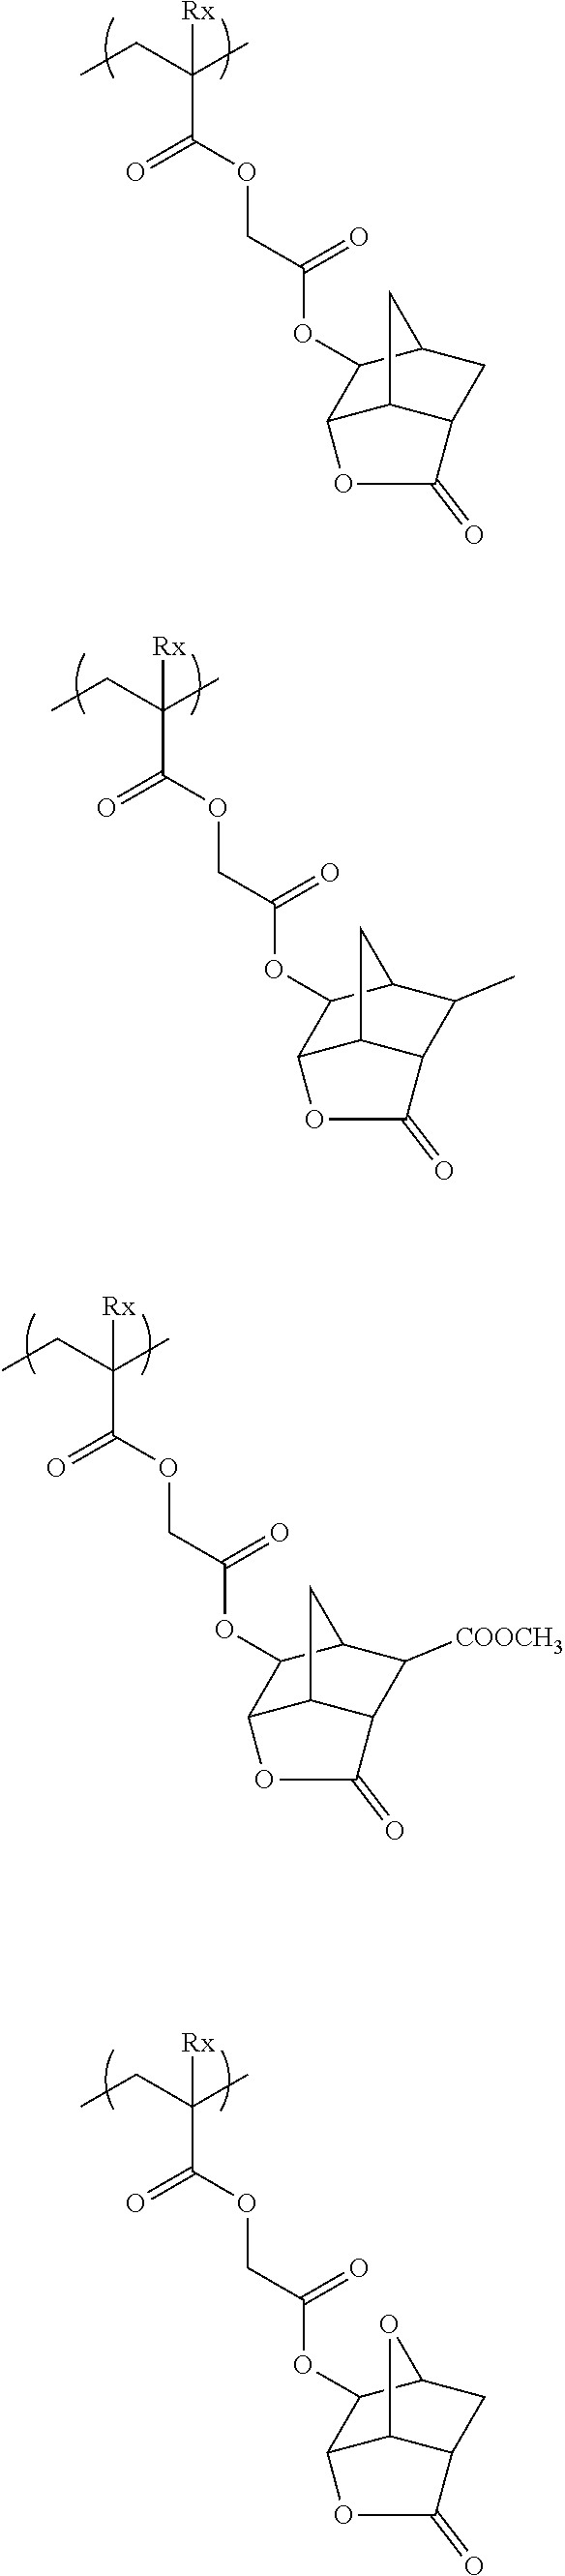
CCC(C)(C(=O)OCC(=O)OC1C2C3C(CC1C3)C(=O)O2)[Rx].CCC(C)(C(=O)OCC(=O)OC1C2C3C(C(C)C1C3)C(=O)O2)[Rx].CCC(C)(C(=O)OCC(=O)OC1C2C3C(C([COOCH3])C1C3)C(=O)O2)[Rx].CCC(C)(C(=O)OCC(=O)OC1C2C3C(CC1O3)C(=O)O2)[Rx]
